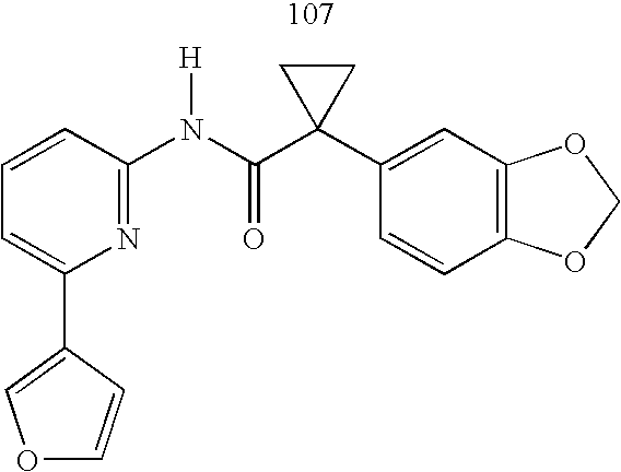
C1=CC(N(C(C2(C3=CC4=C(C=C3)OCO4)CC2)=O)[H])=NC(C2=COC=C2)=C1
